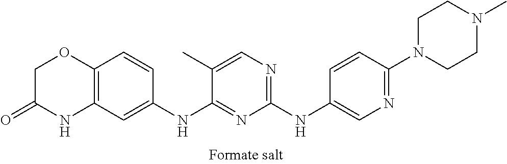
C1(NC2=CN=C(N3CCN(C)CC3)C=C2)=NC=C(C)C(NC2=CC3=C(C=C2)OCC(=O)N3)=N1
